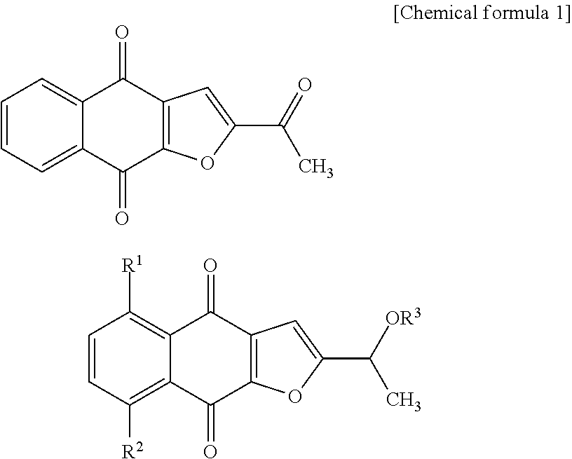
C1=CC=C2C(=C1)C(=O)C1=C(C2=O)OC(C(=O)C)=C1.C1=CC([R2])=C2C(=C1[R1])C(=O)C1=C(C2=O)OC(C([OR3])C)=C1
